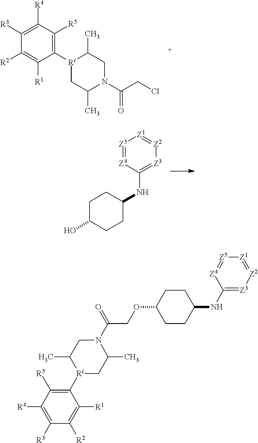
C1([R4])=C([R3])C([R2])=C([R1])C([Ri]2C(C)CN(C(CCl)=O)C(C)C2)=C1[R5].C1C(O)CCC(NC2=[Z3][Z2]=[Z1][Z5]=[Z4]2)C1.C1([Ri]2CC(C)N(C(COC3CCC(NC4=[Z3][Z2]=[Z1][Z5]=[Z4]4)CC3)=O)CC2C)=C([R5])C([R4])=C([R3])C([R2])=C1[R1]
